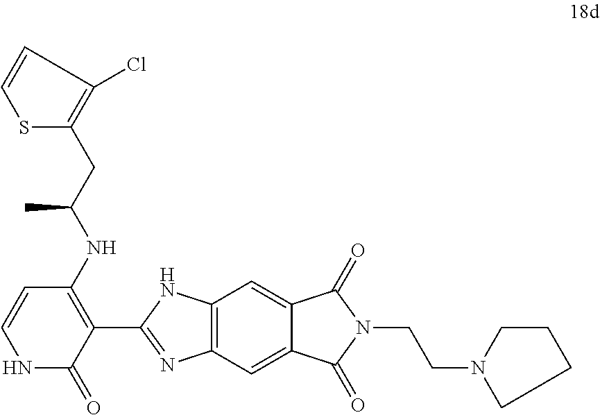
C1=CSC(CC(NC2=C(C3=NC4=C(N3)C=C3C(=C4)C(=O)N(CCN4CCCC4)C3=O)C(=O)NC=C2)C)=C1Cl
